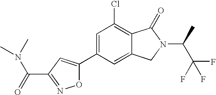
C1=C(C2=CC(C(=O)N(C)C)=NO2)C=C2C(=C1Cl)C(=O)N(C(C)C(F)(F)F)C2
